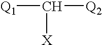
[Q1]C([Q2])[X]
